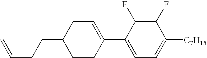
C1(F)=C(F)C(C2=CCC(CCC=C)CC2)=CC=C1[C7H15]
